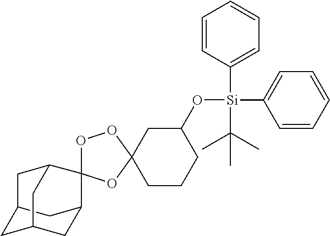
C1([Si](C(C)(C)C)(C2=CC=CC=C2)OC2CC3(CCC2)OOC2(O3)C3CC4CC(C3)CC2C4)=CC=CC=C1
